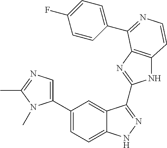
C1(C2=CN=C(C)N2C)=CC=C2C(=C1)C(C1=NC3=C(N1)C=CN=C3C1=CC=C(F)C=C1)=NN2
